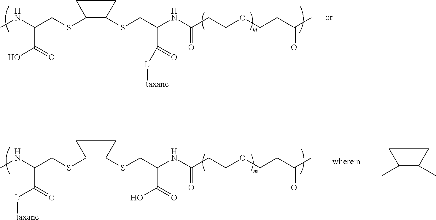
CNC(CSC1C(SCC(NC(CCOCCC(C)=O)=O)C(=O)[L][taxane])CC1)C(=O)O.CNC(CSC1C(SCC(NC(CCOCCC(C)=O)=O)C(=O)O)CC1)C(=O)[L][taxane].CC1C(C)CC1
